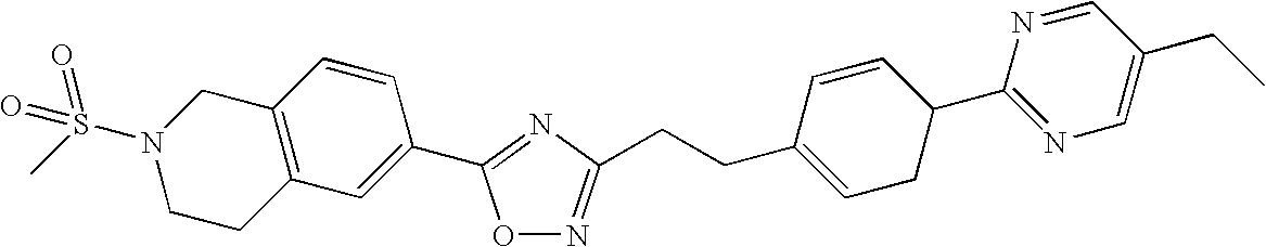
C12=C(CCN(S(C)(=O)=O)C1)C=C(C1=NC(CCC3=CCC(C4=NC=C(CC)C=N4)C=C3)=NO1)C=C2
